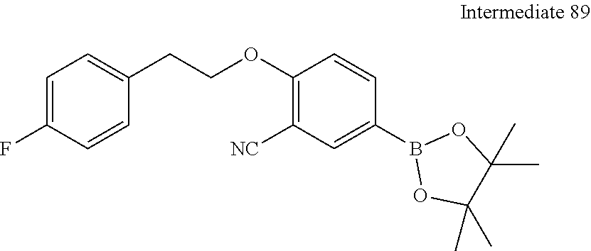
C1=C(F)C=CC(CCOC2=C([NC])C=C(B3OC(C)(C)C(C)(C)O3)C=C2)=C1
